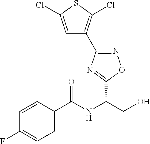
C1(C2=NOC(C(NC(C3=CC=C(F)C=C3)=O)CO)=N2)=C(Cl)SC(Cl)=C1
